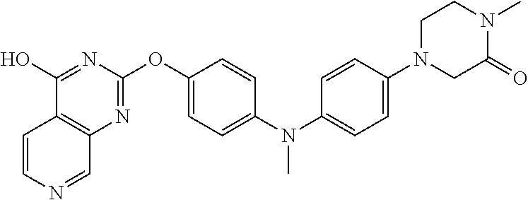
C1(O)=NC(OC2=CC=C(N(C3=CC=C(N4CCN(C)C(=O)C4)C=C3)C)C=C2)=NC2=C1C=CN=C2
